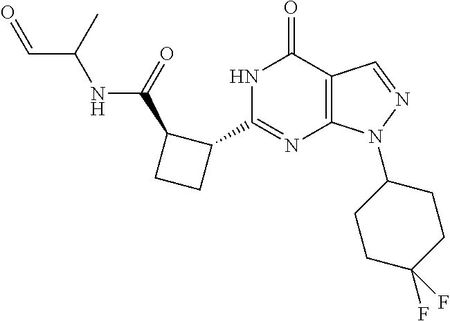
C12=C(N(C3CCC(F)(F)CC3)N=C1)N=C(C1C(C(=O)NC(C=O)C)CC1)NC2=O
